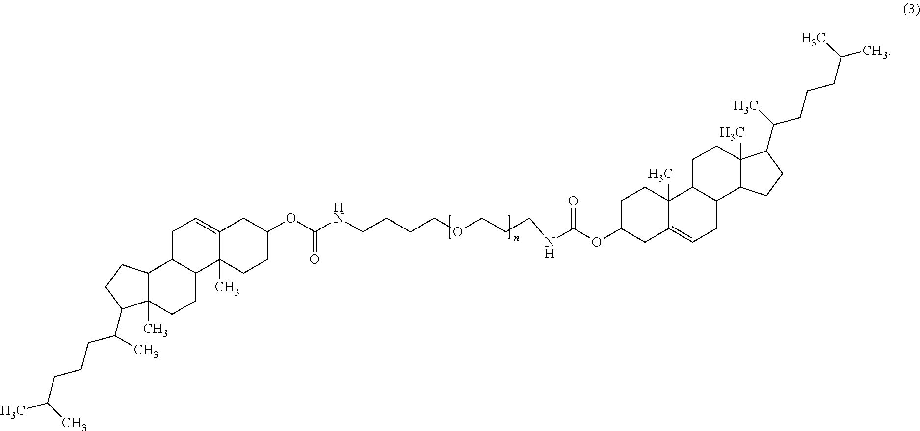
C12C(C)(CCC3C1CC=C1C3(C)CCC(OC(NCCCCOCCCNC(OC3CC4=CCC5C(C4(C)CC3)CCC3(C)C5CCC3C(CCCC(C)C)C)=O)=O)C1)C(C(CCCC(C)C)C)CC2
